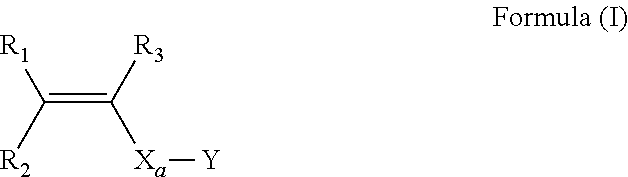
C(=C([R3])[Xa][Y])([R2])[R1]
